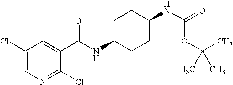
C1C(NC(C2=CC(Cl)=CN=C2Cl)=O)CCC(NC(OC(C)(C)C)=O)C1
